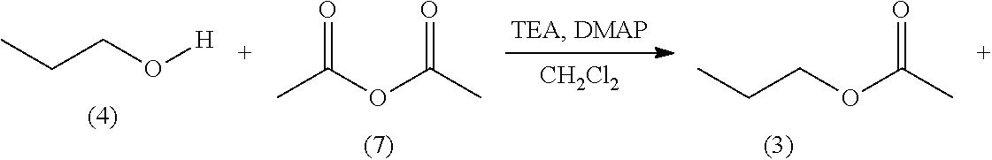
[CH2Cl2].CCCO[H].CCCOC(C)=O.CC(OC(=O)C)=O
